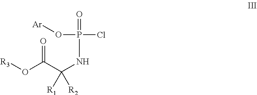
[R3]OC(C(NP(Cl)(O[Ar])=O)([R1])[R2])=O
